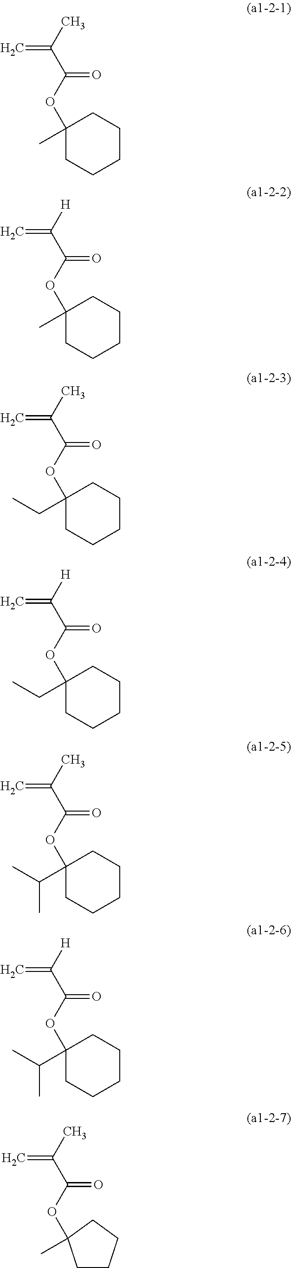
CC(=C)C(=O)OC1(C)CCCCC1.[H]C(=C)C(=O)OC1(C)CCCCC1.CC(=C)C(=O)OC1(CC)CCCCC1.[H]C(=C)C(=O)OC1(CC)CCCCC1.CC(=C)C(=O)OC1(C(C)C)CCCCC1.[H]C(=C)C(=O)OC1(C(C)C)CCCCC1.CC(=C)C(=O)OC1(C)CCCC1
